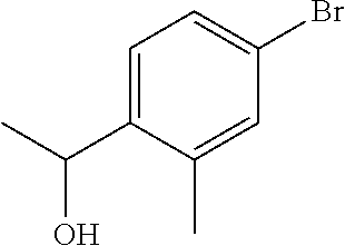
C1=C(C(C)O)C(C)=CC(Br)=C1
